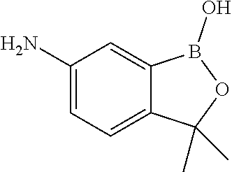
C1(N)=CC=C2C(=C1)B(O)OC2(C)C
